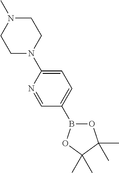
C1N(C)CCN(C2=CC=C(B3OC(C)(C)C(C)(C)O3)C=N2)C1
